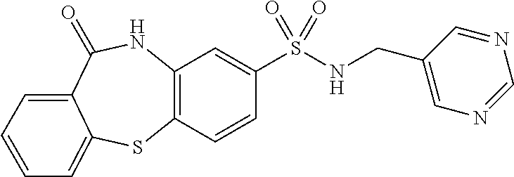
C12=C(NC(=O)C3=CC=CC=C3S1)C=C(S(=O)(NCC1=CN=CN=C1)=O)C=C2
